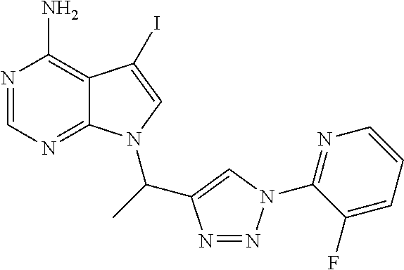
N1=CN=C2C(=C1N)C(I)=CN2C(C1=CN(C2=NC=CC=C2F)N=N1)C
